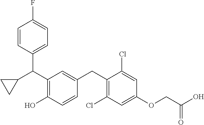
C(C1=C(O)C=CC(CC2=C(Cl)C=C(OCC(O)=O)C=C2Cl)=C1)(C1=CC=C(F)C=C1)C1CC1
